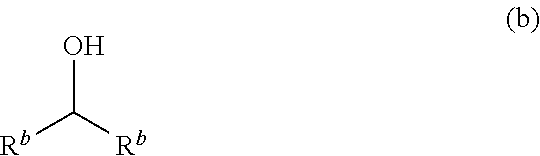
OC([Rb])[Rb]
